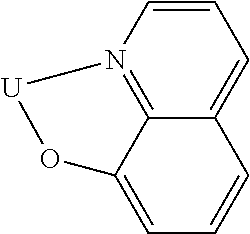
C1=CN2=C3C(=C1)C=CC=C3O[U]2
